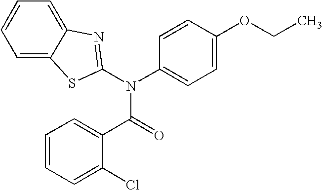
C1=C2C(=CC=C1)N=C(N(C1=CC=C(OCC)C=C1)C(=O)C1=CC=CC=C1Cl)S2
